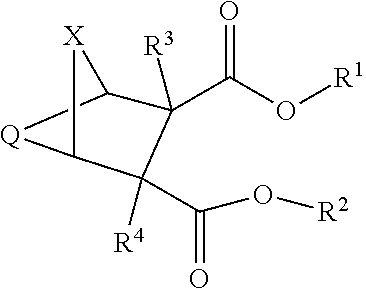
C12[Q]C([X]1)C([R4])(C(=O)O[R2])C2([R3])C(O[R1])=O
